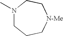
N1(C)CCC[N-Me]CC1
